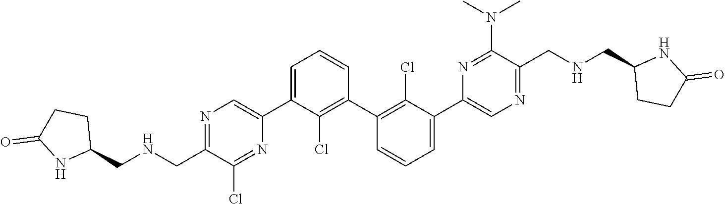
N1=C(CNCC2CCC(=O)N2)C(Cl)=NC(C2=CC=CC(C3=C(Cl)C(C4=CN=C(CNCC5CCC(=O)N5)C(N(C)C)=N4)=CC=C3)=C2Cl)=C1
